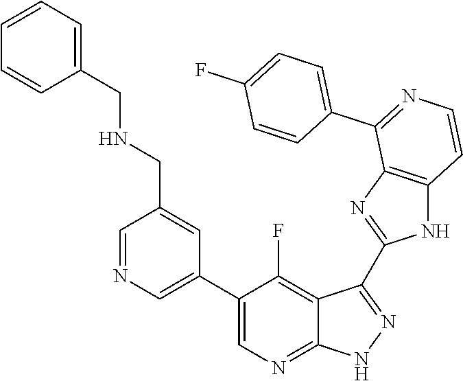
C1=NC=C(C2=CN=C3C(=C2F)C(C2=NC4=C(N2)C=CN=C4C2=CC=C(F)C=C2)=NN3)C=C1CNCC1=CC=CC=C1
